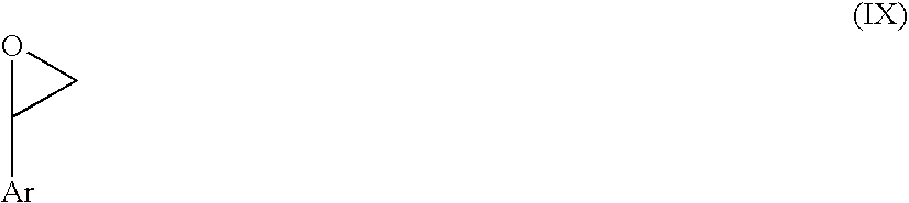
O1C([Ar])C1
